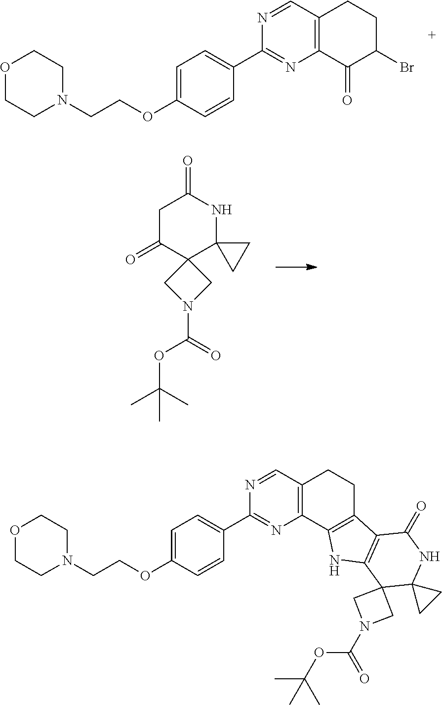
O1CCN(CCOC2=CC=C(C3=NC4=C(C=N3)CCC(Br)C4=O)C=C2)CC1.C1C(=O)C2(C3(NC1=O)CC3)CN(C(=O)OC(C)(C)C)C2.N1=CC2=C(N=C1C1=CC=C(OCCN3CCOCC3)C=C1)C1=C(CC2)C2=C(N1)C1(CN(C(OC(C)(C)C)=O)C1)C1(NC2=O)CC1
